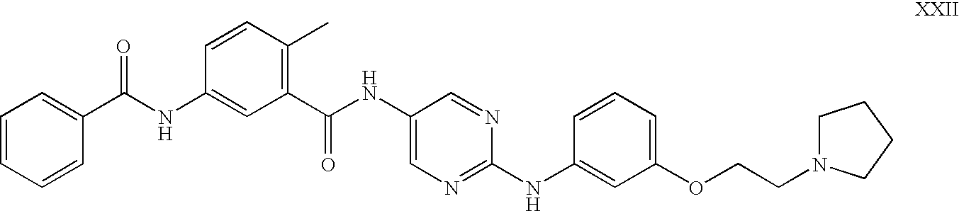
C1=CC(C)=C(C(NC2=CN=C(NC3=CC(OCCN4CCCC4)=CC=C3)N=C2)=O)C=C1NC(C1=CC=CC=C1)=O
